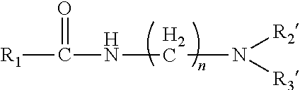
[R1]C(NCN([R2])[R3])=O
